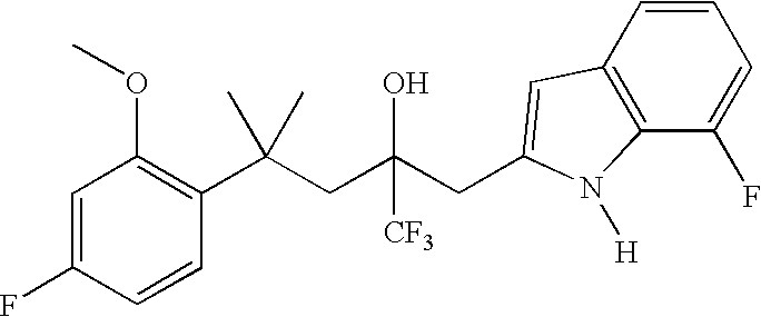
C1=C(F)C=CC(C(CC(CC2=CC3=C(C(F)=CC=C3)N2[H])(O)[CF3])(C)C)=C1OC
